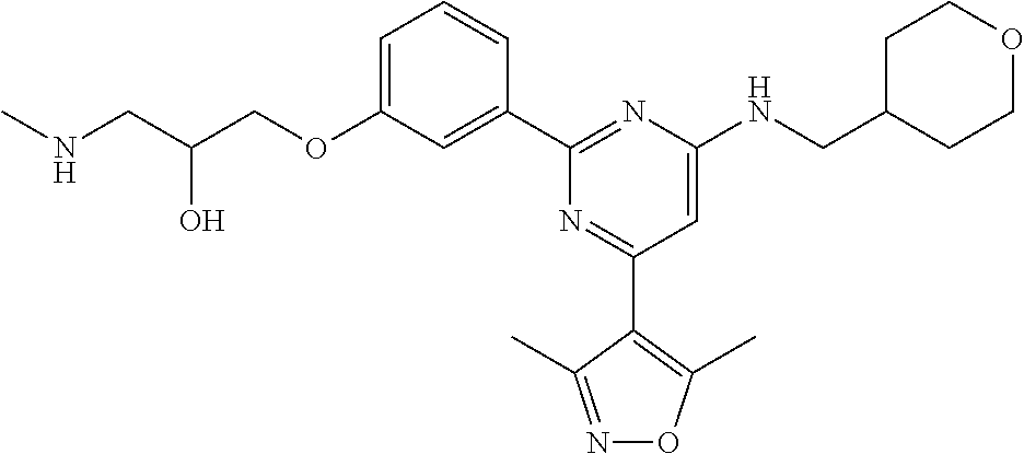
C1=C(OCC(CNC)O)C=C(C2=NC(NCC3CCOCC3)=CC(C3=C(C)ON=C3C)=N2)C=C1
